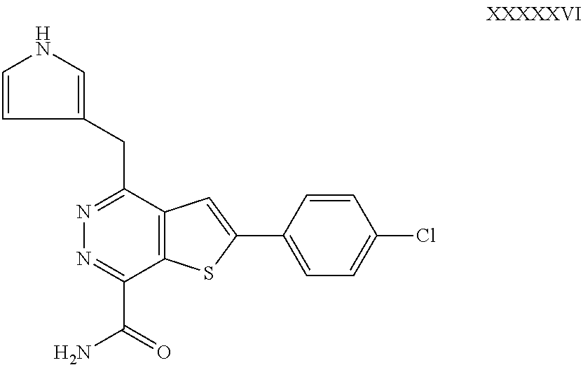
C1=CC(CC2=NN=C(C(=O)N)C3=C2C=C(C2=CC=C(Cl)C=C2)S3)=CN1
